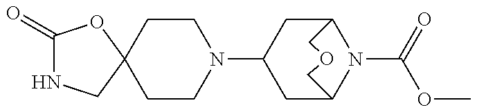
C1CN(C2CC3N(C(=O)OC)C(C2)COC3)CCC12CNC(=O)O2
